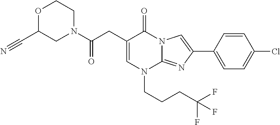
C1=C(CC(N2CCOC(C#N)C2)=O)C(=O)N2C(=NC(C3=CC=C(Cl)C=C3)=C2)N1CCCC(F)(F)F
